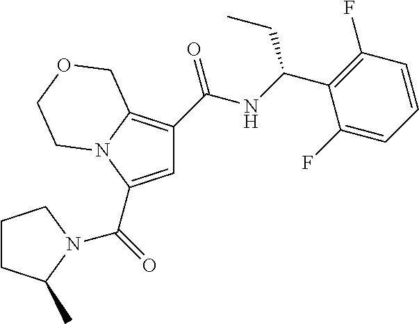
C1=C(C(=O)N2C(C)CCC2)N2C(=C1C(NC(C1=C(F)C=CC=C1F)CC)=O)COCC2
